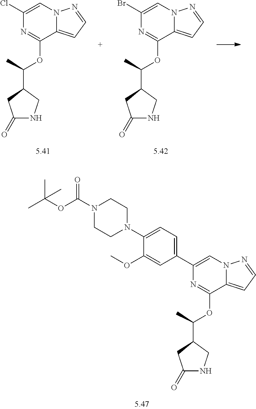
C1(C2=CC=C(N3CCN(C(OC(C)(C)C)=O)CC3)C(OC)=C2)=CN2C(=CC=N2)C(OC(C2CC(=O)NC2)C)=N1.C1(Cl)=CN2C(=CC=N2)C(OC(C2CC(=O)NC2)C)=N1.C1(Br)=CN2C(=CC=N2)C(OC(C2CC(=O)NC2)C)=N1
